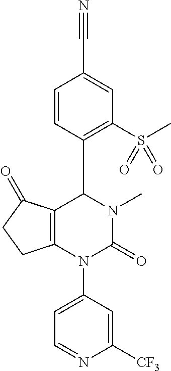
C12=C(N(C3=CC=NC([CF3])=C3)C(=O)N(C)C1C1=C(S(C)(=O)=O)C=C(C#N)C=C1)CCC2=O
